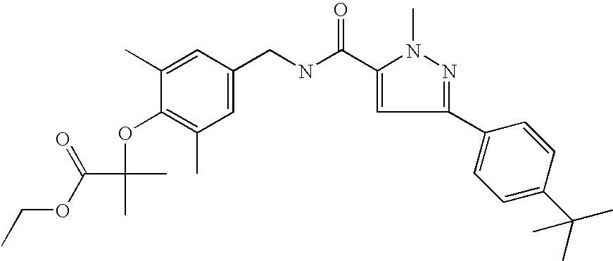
O(C(C(C)(OC1=C(C)C=C(CNC(=O)C2=CC(C3=CC=C(C(C)(C)C)C=C3)=NN2C)C=C1C)C)=O)CC
